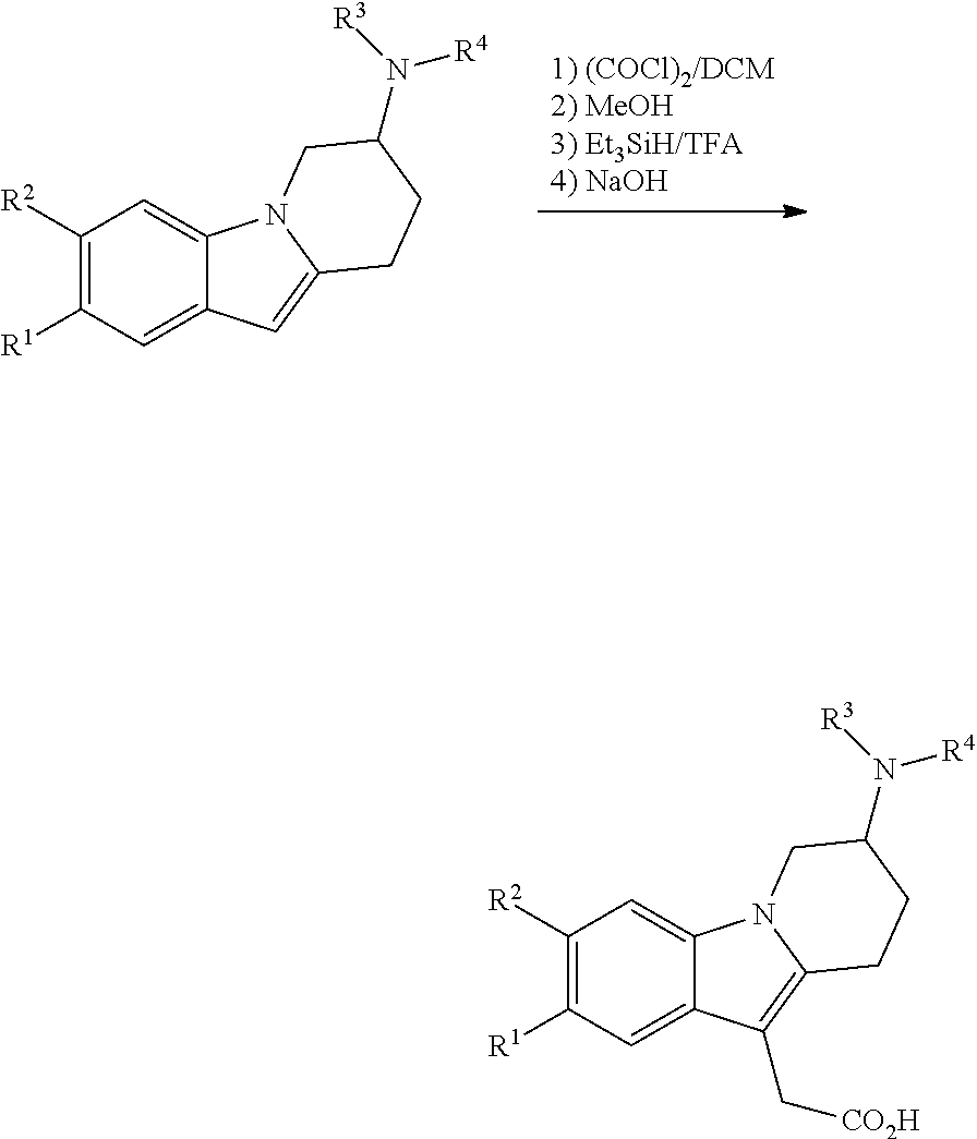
C1([R2])=C([R1])C=C2C(=C1)N1C(=C2)CCC(N([R4])[R3])C1.C1([R2])=C([R1])C=C2C(=C1)N1C(=C2C[CO2H])CCC(N([R4])[R3])C1
